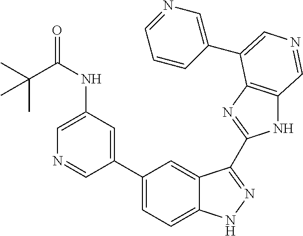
C1=C(NC(C(C)(C)C)=O)C=C(C2=CC=C3C(=C2)C(C2=NC4=C(N2)C=NC=C4C2=CN=CC=C2)=NN3)C=N1
